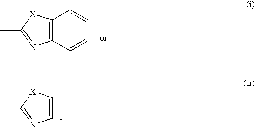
C12=C(C=CC=C1)N=C(C)[X]2.C1=C[X]C(C)=N1
